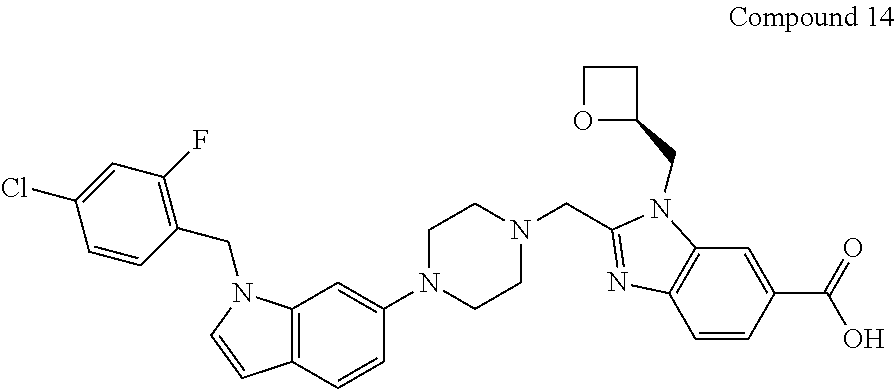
C12=C(C=CC(N3CCN(CC4=NC5=C(N4CC4CCO4)C=C(C(=O)O)C=C5)CC3)=C1)C=CN2CC1=C(F)C=C(Cl)C=C1
